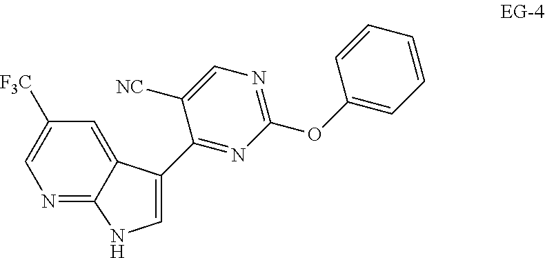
C1=C2C(C3=NC(OC4=CC=CC=C4)=NC=C3[NC])=CNC2=NC=C1[F3C]
